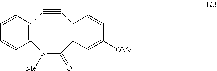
C12=C(N([Me])C(=O)C3=C(C#C1)C=CC([OMe])=C3)C=CC=C2
